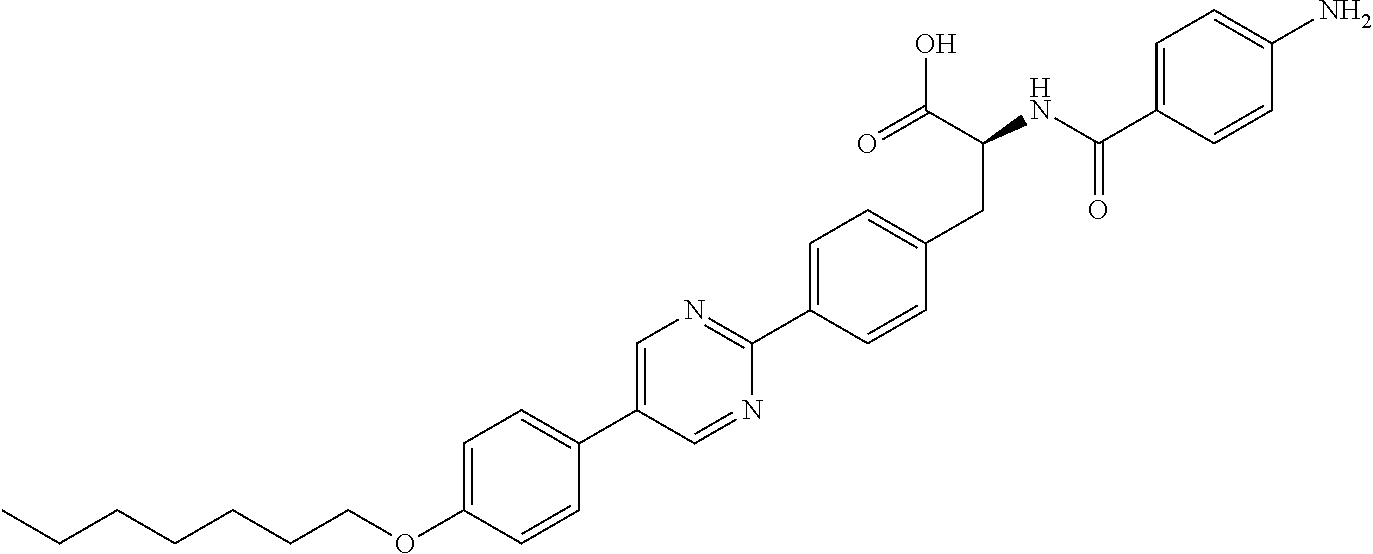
C(OC1=CC=C(C2=CN=C(C3=CC=C(CC(NC(C4=CC=C(N)C=C4)=O)C(O)=O)C=C3)N=C2)C=C1)CCCCCC
